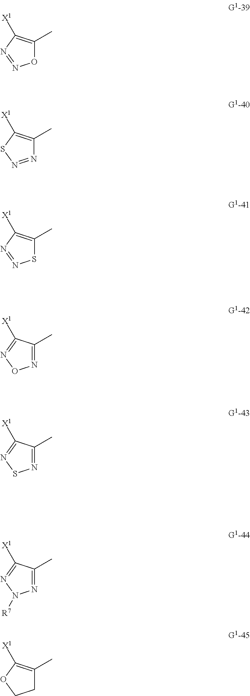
O1C(C)=C([X1])N=N1.N1=NSC([X1])=C1C.S1C(C)=C([X1])N=N1.N1=C(C)C([X1])=NO1.N1=C(C)C([X1])=NS1.C1C(C)=C([X1])OC1.N1=C(C)C([X1])=NN1[R7]
